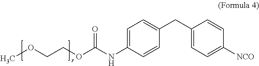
C1=C(NC(OCCOC)=O)C=CC(CC2=CC=C([NCO])C=C2)=C1
